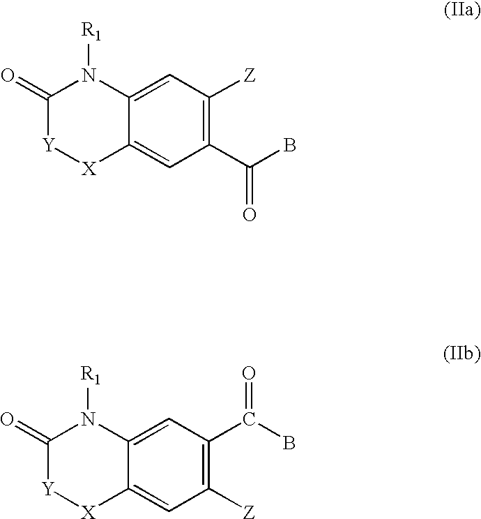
C1(=O)[Y][X]C2=CC(C(B)=O)=C([Z])C=C2N1[R1].C1(=O)[Y][X]C2=CC([Z])=C(C(=O)B)C=C2N1[R1]
